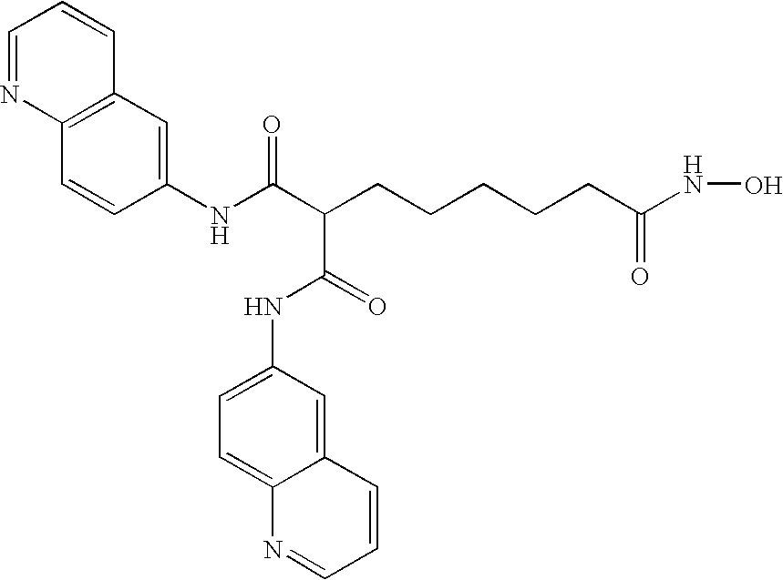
C(CCCCCC(=O)NO)(C(NC1=CC2=C(C=C1)N=CC=C2)=O)C(=O)NC1=CC=C2C(=C1)C=CC=N2
